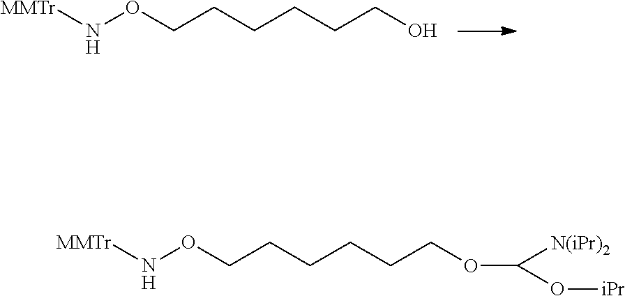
[MMTr]NOCCCCCCO.[MMTr]NOCCCCCCOC(O[iPr])[N(iPr)2]
